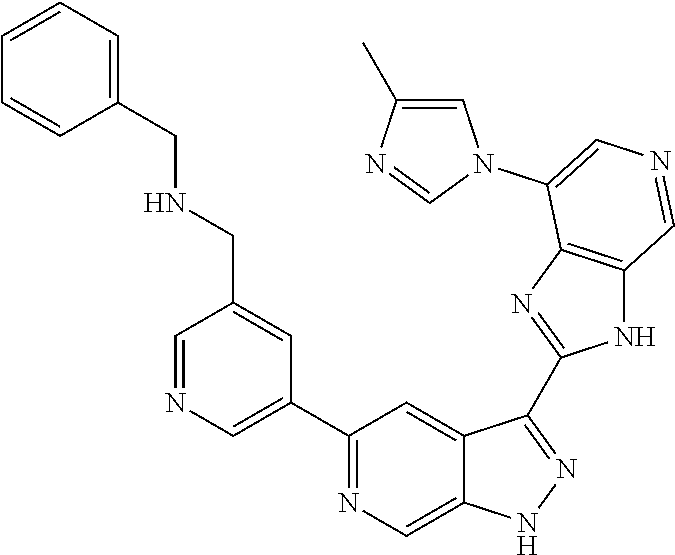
C1(C2=CN=CC(CNCC3=CC=CC=C3)=C2)=NC=C2C(=C1)C(C1=NC3=C(N1)C=NC=C3N1C=C(C)N=C1)=NN2
